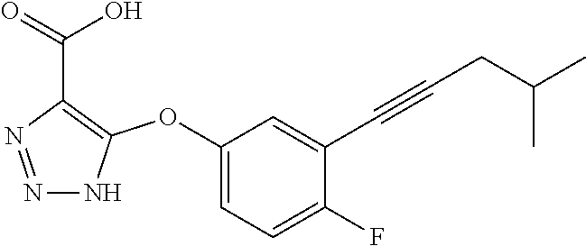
N1=NC(C(=O)O)=C(OC2=CC=C(F)C(C#CCC(C)C)=C2)N1
